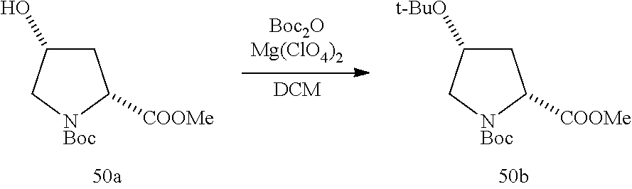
C1C([t-BuO])C[NBoc]C1[COOMe].C1C(O)C[NBoc]C1[COOMe].[DCM]
